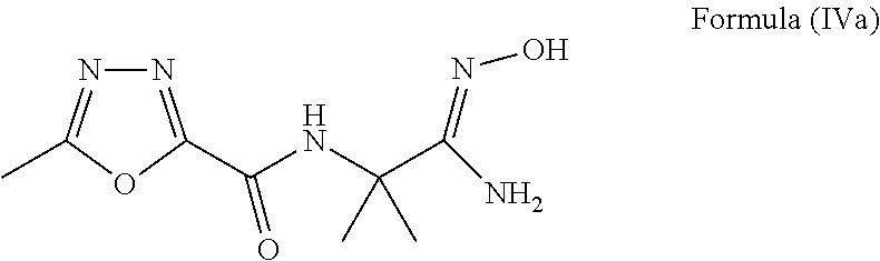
N1=C(C(NC(C(N)=NO)(C)C)=O)OC(C)=N1
